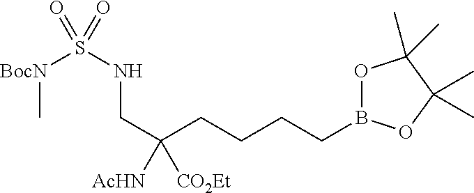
O1B(CCCCC(CNS([BocN]C)(=O)=O)([CO2Et])[AcHN])OC(C)(C)C1(C)C
